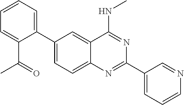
C1(C2=CC=CC=C2C(=O)C)=CC=C2C(=C1)C(NC)=NC(C1=CC=CN=C1)=N2
